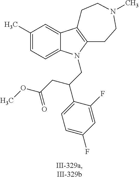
C1(C)=CC=C2C(=C1)C1=C(CCN(C)CC1)N2CC(C1=CC=C(F)C=C1F)CC(OC)=O
